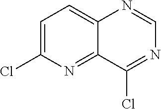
C1=C(Cl)N=C2C(=C1)N=CN=C2Cl
